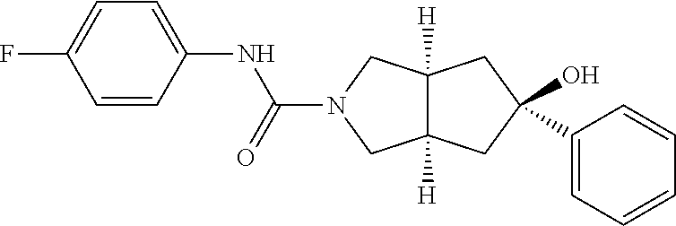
C12([H])C([H])(CC(O)(C3=CC=CC=C3)C1)CN(C(NC1=CC=C(F)C=C1)=O)C2
